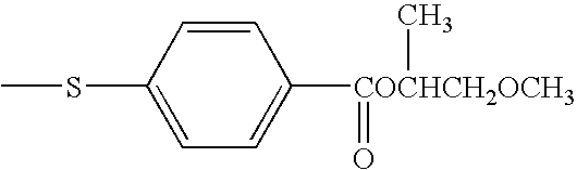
C1=CC(SC)=CC=C1[COCHCH2OCH3](C)=O
